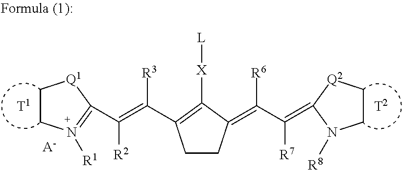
C1CC(=C(C([R7])=C2[Q2]CCN2[R8])[R6])C([X][L])=C1C(=C([R2])C1=N([R1])CC[Q1]1)[R3].[A-]
